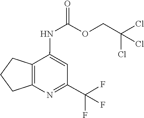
C1(C(F)(F)F)=NC2=C(C(NC(=O)OCC(Cl)(Cl)Cl)=C1)CCC2
